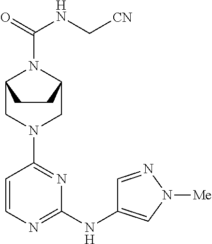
C1=CN=C(NC2=CN([Me])N=C2)N=C1N1CC2N(C(=O)NC[CN])C(C1)CC2
